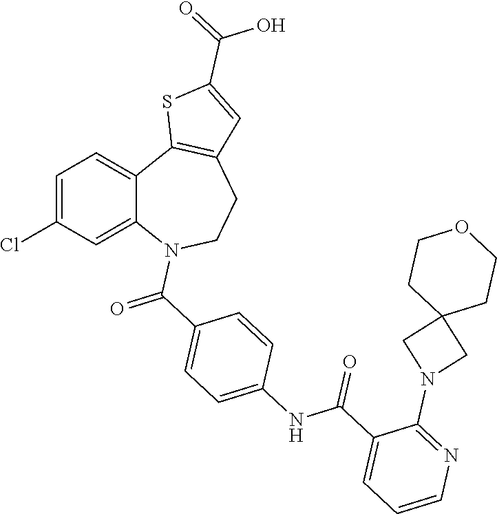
C1=C(Cl)C=C2C(=C1)C1=C(CCN2C(C2=CC=C(NC(C3=CC=CN=C3N3CC4(C3)CCOCC4)=O)C=C2)=O)C=C(C(=O)O)S1
